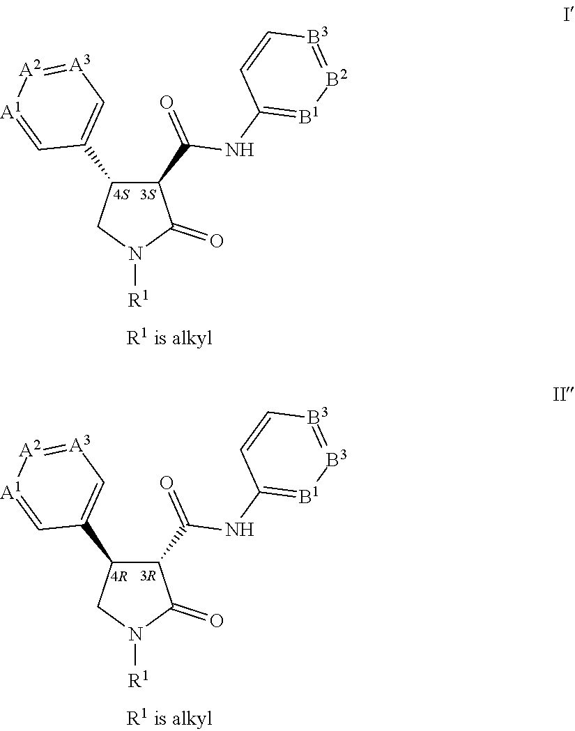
C1(C(NC2=[B1][B2]=[B3]C=C2)=O)C(C2=C[A3]=[A2][A1]=C2)CN([R1])C1=O.C1(C(NC2=[B1][B3]=[B3]C=C2)=O)C(C2=C[A3]=[A2][A1]=C2)CN([R1])C1=O
